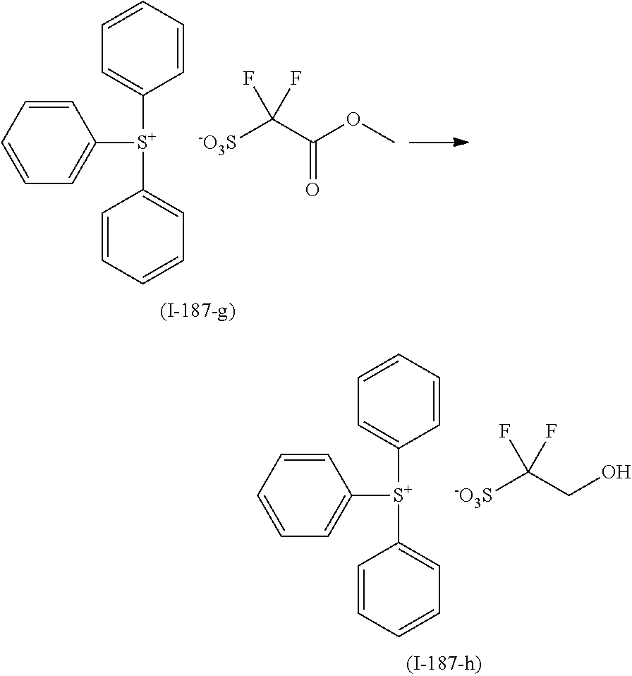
C1([S+](C2=CC=CC=C2)C2=CC=CC=C2)=CC=CC=C1.[-O3S]C(C(=O)OC)(F)F.C1([S+](C2=CC=CC=C2)C2=CC=CC=C2)=CC=CC=C1.[-O3S]C(CO)(F)F
